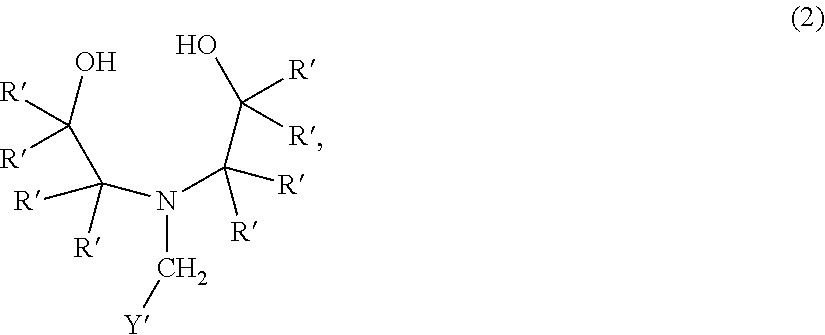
OC(C(N(C(C(O)([R])[R])([R])[R])C[Y])([R])[R])([R])[R]
